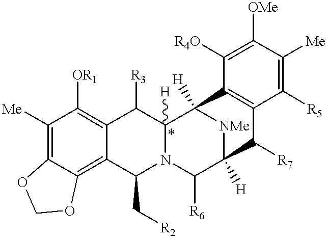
C1([Me])=C2C(=C3C(=C1[OR1])C([R3])C1([H])N(C3C[R2])C([R6])C3([H])[NMe]C1([H])C1=C(C3[R7])C([R5])=C([Me])C([OMe])=C1[R4O])OCO2
